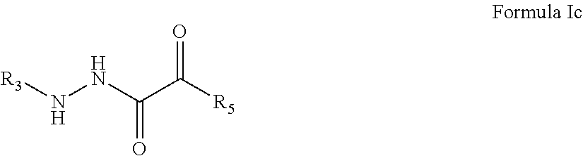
[R3]NNC(C([R5])=O)=O
